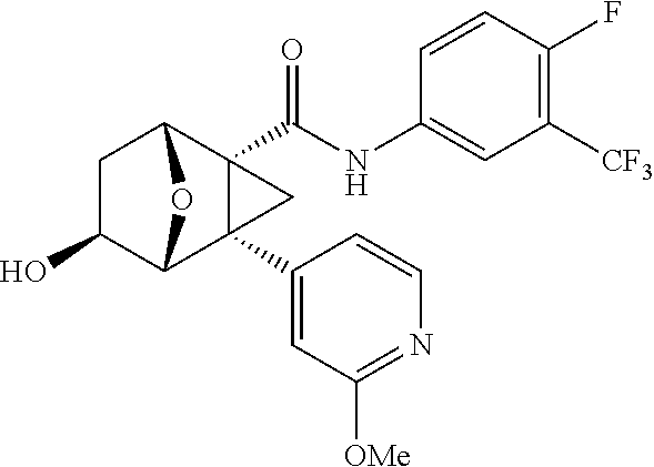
C1C(O)C2C3(C4=CC([OMe])=NC=C4)C(C(NC4=CC([CF3])=C(F)C=C4)=O)(C1O2)C3
